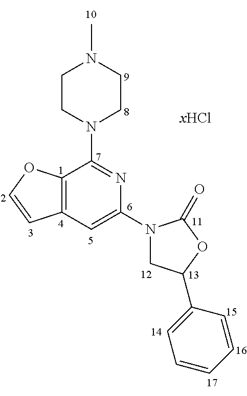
C12=C(C=C(N3CC(C4=CC=CC=C4)OC3=O)N=C1N1CCN(C)CC1)C=CO2
